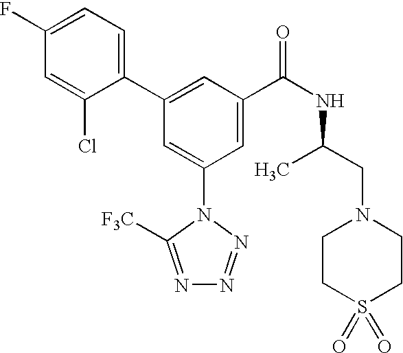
C1(C2=CC(C(NC(CN3CCS(=O)(=O)CC3)C)=O)=CC(N3C([F3C])=NN=N3)=C2)=CC=C(F)C=C1Cl
